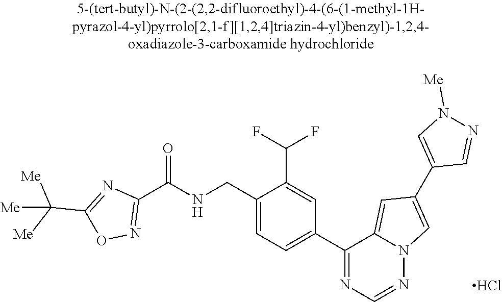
C1(C(NCC2=CC=C(C3=NC=NN4C3=CC(C3=CN([Me])N=C3)=C4)C=C2C(F)F)=O)=NOC(C([Me])([Me])[Me])=N1.Cl
